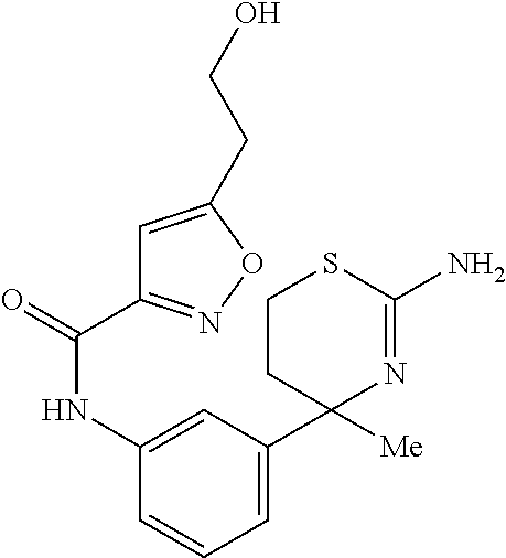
C1=C(C2([Me])N=C(N)SCC2)C=C(NC(=O)C2=NOC(CCO)=C2)C=C1
